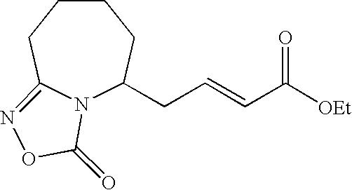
N12C(CC=CC([OEt])=O)CCCCC1=NOC2=O
